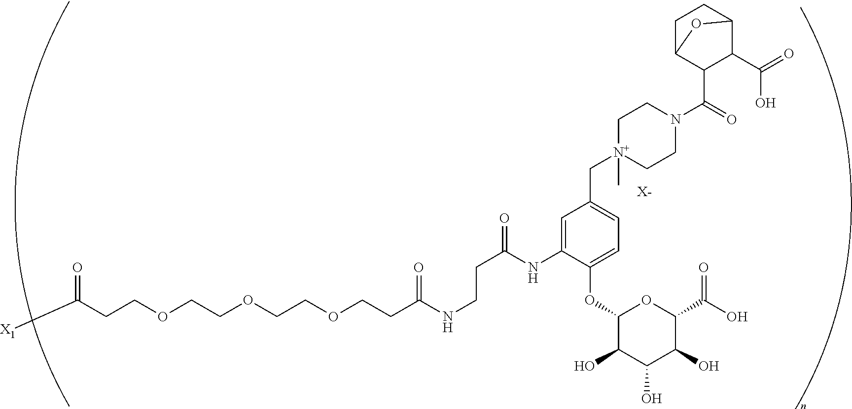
C(COCCOCCOCCC(NCCC(=O)NC1=CC(C[N+]2(C)CCN(C(=O)C3C(C(=O)O)C4CCC3O4)CC2)=CC=C1OC1C(O)C(O)C(O)C(C(O)=O)O1)=O)C([X1])=O.[X-]
